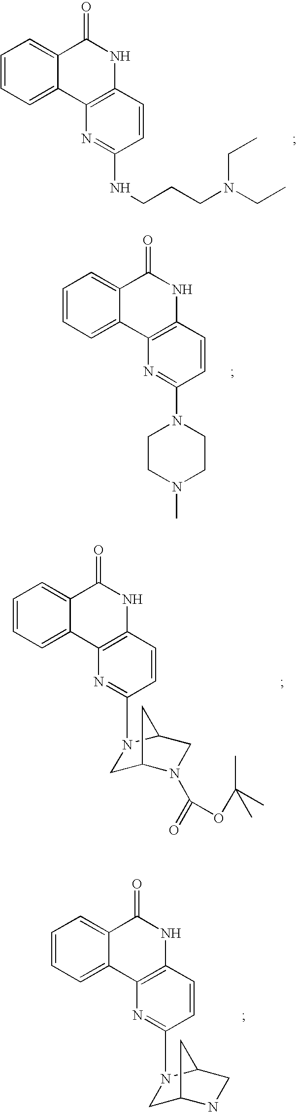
C1=CC=C2C(=C1)C(=O)NC1=C2N=C(NCCCN(CC)CC)C=C1.C1=CC=C2C(=C1)C(=O)NC1=C2N=C(N2CCN(C)CC2)C=C1.C1=CC=C2C(=C1)C(=O)NC1=C2N=C(N2CC3N(C(OC(C)(C)C)=O)CC2C3)C=C1.C1=CC=C2C(=C1)C(=O)NC1=C2N=C(N2CC3NCC2C3)C=C1
